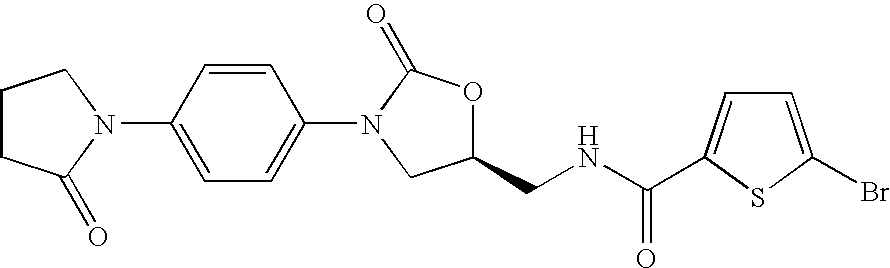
C1CC(=O)N(C2=CC=C(N3CC(CNC(=O)C4=CC=C(Br)S4)OC3=O)C=C2)C1
